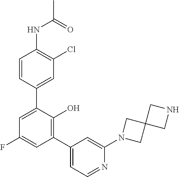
C1=CC(C2=CC(F)=CC(C3=CC=NC(N4CC5(C4)CNC5)=C3)=C2O)=CC(Cl)=C1NC(=O)C
